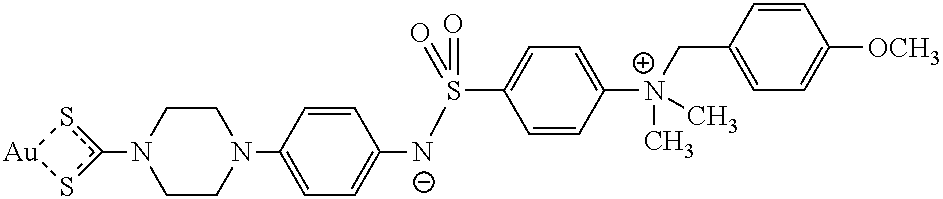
N1(c2s[Au]s2)CCN(C2=CC=C([N-]S(C3=CC=C([N+](CC4=CC=C([OCH3])C=C4)(C)C)C=C3)(=O)=O)C=C2)CC1
